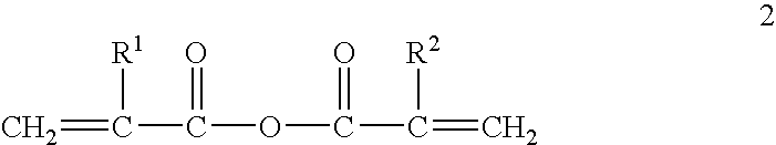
C=C([R1])C(=O)OC(=O)C([R2])=C
